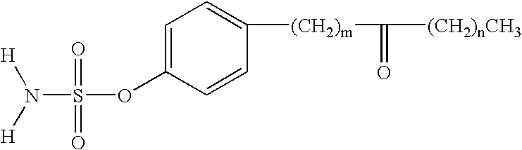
N(S(OC1=CC=C([(CH2)m]C([(CH2)nCH3])=O)C=C1)(=O)=O)([H])[H]
